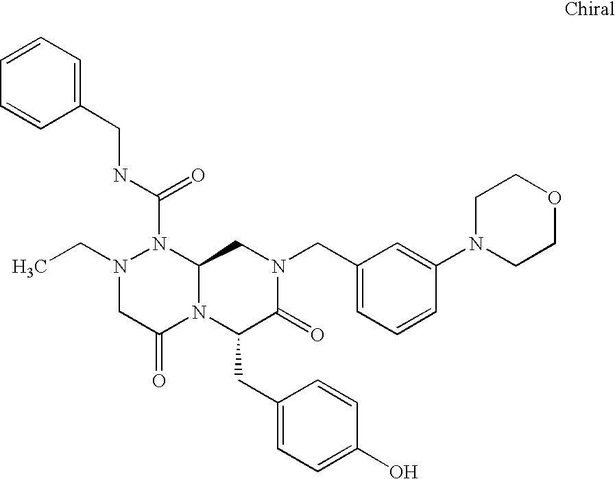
C1=CC=C(CNC(N2N(CC)CC(=O)N3C2CN(CC2=CC=CC(N4CCOCC4)=C2)C(=O)C3CC2=CC=C(O)C=C2)=O)C=C1
